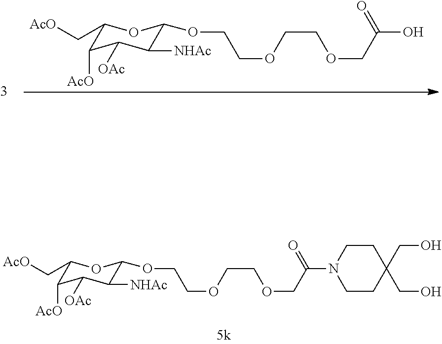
OC(=O)COCCOCCOC1C([NHAc])C([OAc])C([AcO])C(C[AcO])O1.C1CC(CO)(CO)CCN1C(=O)COCCOCCOC1C([NHAc])C([OAc])C([AcO])C(C[AcO])O1
